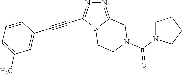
N12CCN(C(N3CCCC3)=O)CC1=NN=C2C#CC1=CC(C)=CC=C1
